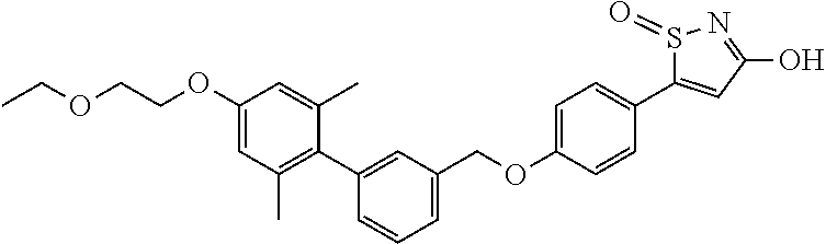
C1(OCCOCC)=CC(C)=C(C2=CC(COC3=CC=C(C4=CC(O)=NS4=O)C=C3)=CC=C2)C(C)=C1
